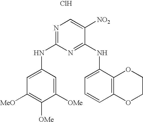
N(C1=NC=C([NO2])C(NC2=CC=CC3=C2OCCO3)=N1)C1=CC([MeO])=C([OMe])C([OMe])=C1.Cl
